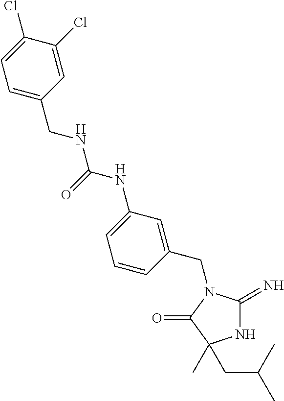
N1C(=N)N(CC2=CC(NC(NCC3=CC=C(Cl)C(Cl)=C3)=O)=CC=C2)C(=O)C1(C)CC(C)C
